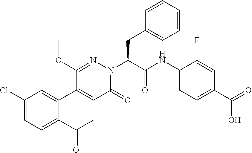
C1(Cl)=CC=C(C(C)=O)C(C2=CC(=O)N(C(C(NC3=CC=C(C(=O)O)C=C3F)=O)CC3=CC=CC=C3)N=C2OC)=C1
